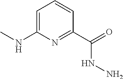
C1=C(NC)N=C(C(=O)NN)C=C1
